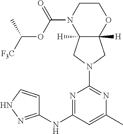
C12([H])C([H])(CN(C3=NC(C)=CC(NC4=NNC=C4)=N3)C1)N(C(OC([F3C])C)=O)CCO2
